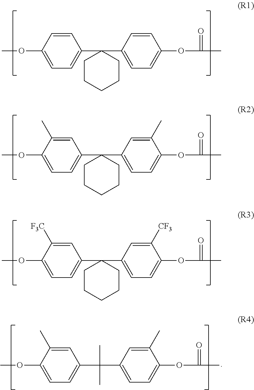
C1(C2(C3=CC=C(OC(C)=O)C=C3)CCCCC2)=CC=C(OC)C=C1.C1(C2(C3=CC=C(OC(C)=O)C(C)=C3)CCCCC2)=CC=C(OC)C(C)=C1.C1(C2(C3=CC=C(OC(C)=O)C([CF3])=C3)CCCCC2)=CC=C(OC)C([F3C])=C1.C1(C(C2=CC=C(OC(C)=O)C(C)=C2)(C)C)=CC=C(OC)C(C)=C1
